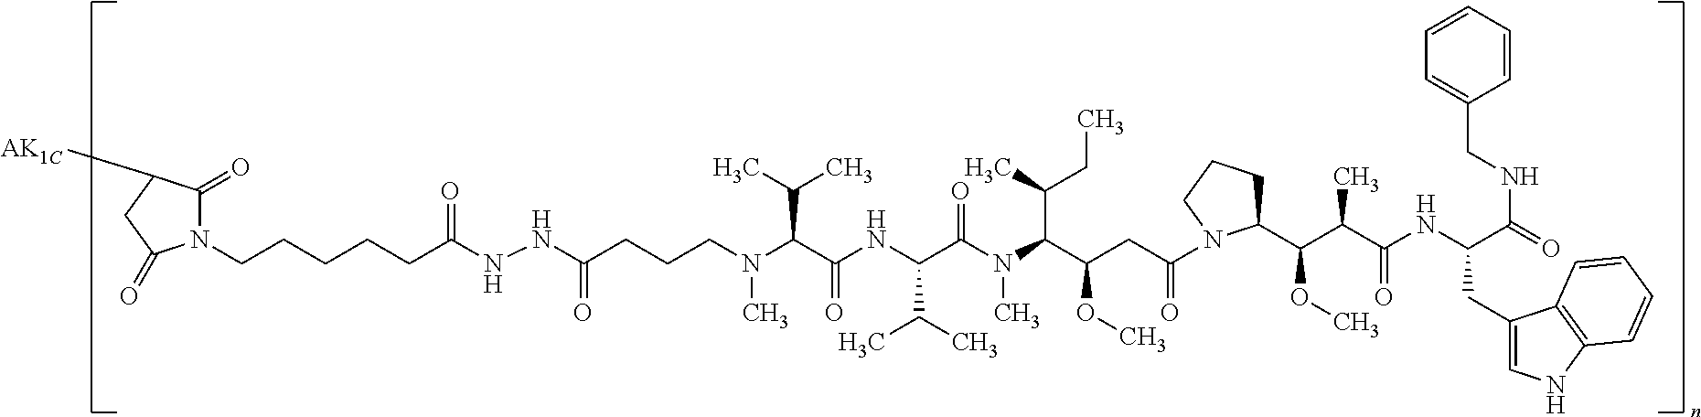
N(C(C(NC(C(C)C)C(N(C)C(C(C)CC)C(CC(=O)N1C(C(C(C(=O)NC(CC2=CNC3=C2C=CC=C3)C(=O)NCC2=CC=CC=C2)C)OC)CCC1)OC)=O)=O)C(C)C)(C)CCCC(NNC(CCCCCN1C(=O)C([AK1C])CC1=O)=O)=O
